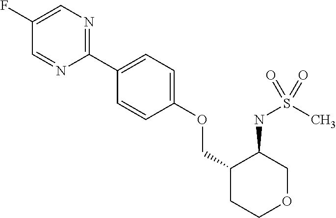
C1(C2=CC=C(OCC3CCOCC3NS(C)(=O)=O)C=C2)=NC=C(F)C=N1
